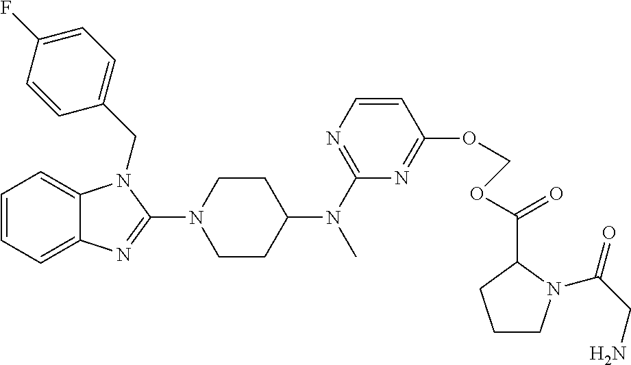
C1=CC=C2C(=C1)N(CC1=CC=C(F)C=C1)C(N1CCC(N(C3=NC=CC(OCOC(C4CCCN4C(CN)=O)=O)=N3)C)CC1)=N2
